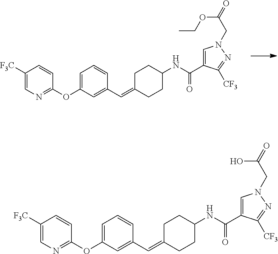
C1=CC(OC2=CC=CC(C=C3CCC(NC(C4=CN(CC(OCC)=O)N=C4[CF3])=O)CC3)=C2)=NC=C1[F3C].C1=CC(OC2=CC=CC(C=C3CCC(NC(C4=CN(CC(O)=O)N=C4[CF3])=O)CC3)=C2)=NC=C1[F3C]
